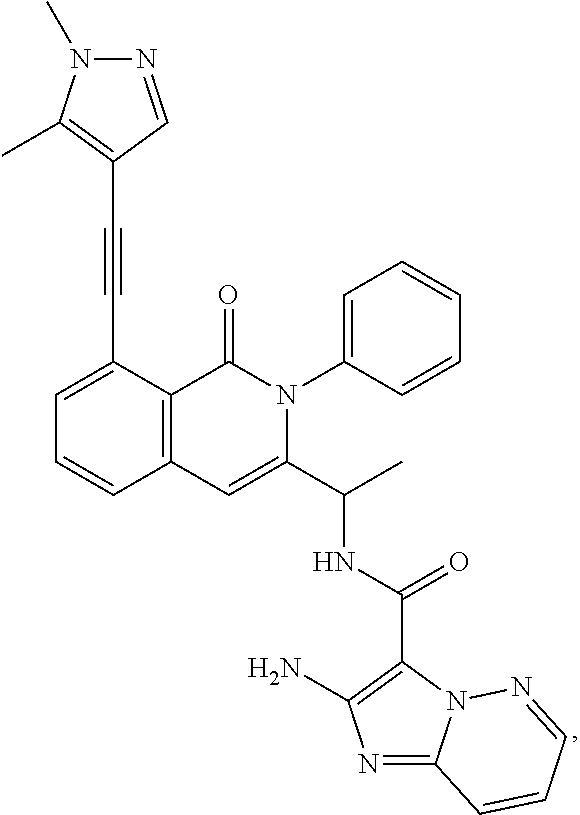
C12=C(C(C#CC3=C(C)N(C)N=C3)=CC=C1)C(=O)N(C1=CC=CC=C1)C(C(C)NC(C1=C(N)N=C3N1N=CC=C3)=O)=C2
